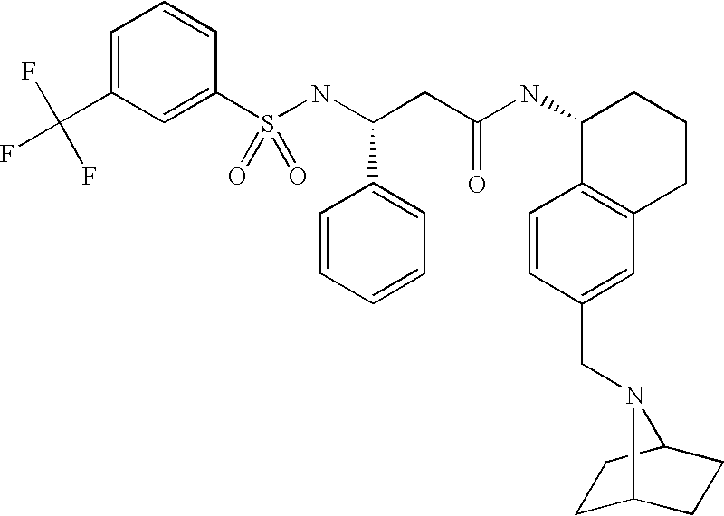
C1=C(C(F)(F)F)C=C(S(NC(CC(NC2C3=C(CCC2)C=C(CN2C4CCC2CC4)C=C3)=O)C2=CC=CC=C2)(=O)=O)C=C1
